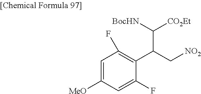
C1=C([MeO])C=C(F)C(C(C([CO2Et])[BocHN])C[NO2])=C1F
